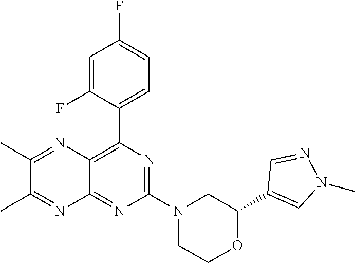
C1(C2=CN(C)N=C2)OCCN(C2=NC(C3=CC=C(F)C=C3F)=C3C(=N2)N=C(C)C(C)=N3)C1
